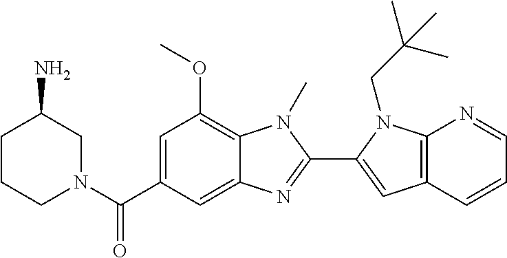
C1CCN(C(C2=CC(OC)=C3C(=C2)N=C(C2=CC4=C(N2CC(C)(C)C)N=CC=C4)N3C)=O)CC1N
